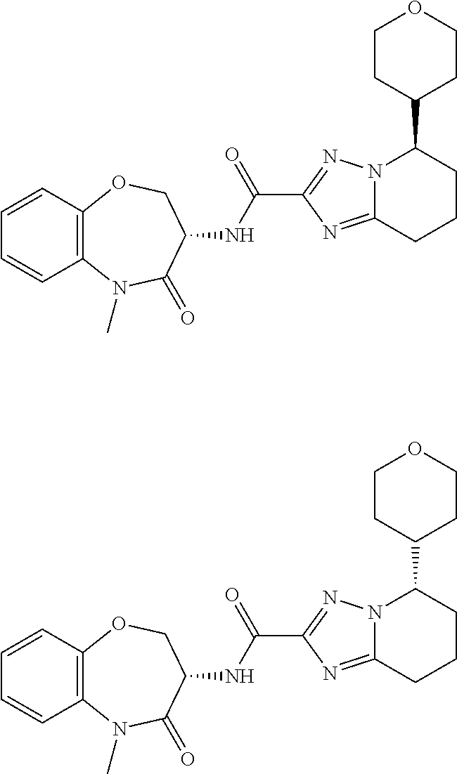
N12C(=NC(C(NC3COC4=C(N(C)C3=O)C=CC=C4)=O)=N1)CCCC2C1CCOCC1.N12C(=NC(C(NC3COC4=C(N(C)C3=O)C=CC=C4)=O)=N1)CCCC2C1CCOCC1
